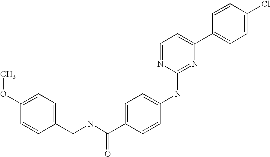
C1=CC(C2=CC=NC(NC3=CC=C(C(NCC4=CC=C(OC)C=C4)=O)C=C3)=N2)=CC=C1Cl
